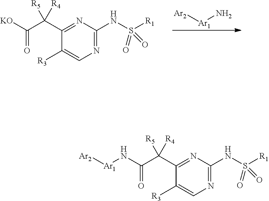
C1(C(C([KO])=O)([R5])[R4])=NC(NS([R1])(=O)=O)=NC=C1[R3].[Ar2][Ar1]N.C1(C(C(N[Ar1][Ar2])=O)([R5])[R4])=NC(NS([R1])(=O)=O)=NC=C1[R3]
